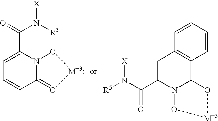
C1=C(C(=O)N([R5])[X])N2C(=O[M+3]O2)C=C1.C1=C(C(N([R5])[X])=O)N2C(C3=C1C=CC=C3)O[M+3]O2
